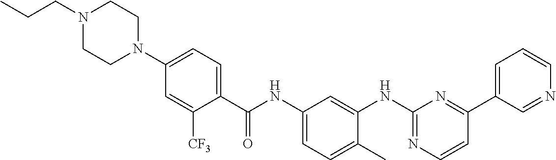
N1(CCC)CCN(C2=CC=C(C(NC3=CC=C(C)C(NC4=NC=CC(C5=CC=CN=C5)=N4)=C3)=O)C([CF3])=C2)CC1
